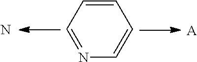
C1=NC=CC=C1.[A].N
